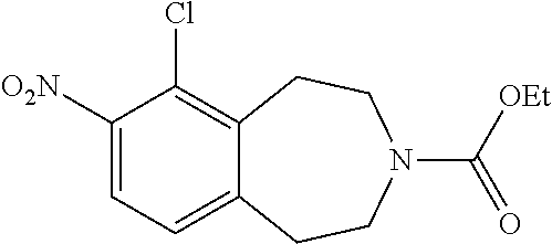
C1([O2N])=CC=C2C(=C1Cl)CCN(C([OEt])=O)CC2
